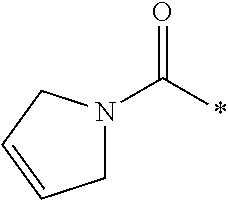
C(*)(=O)N1CC=CC1
